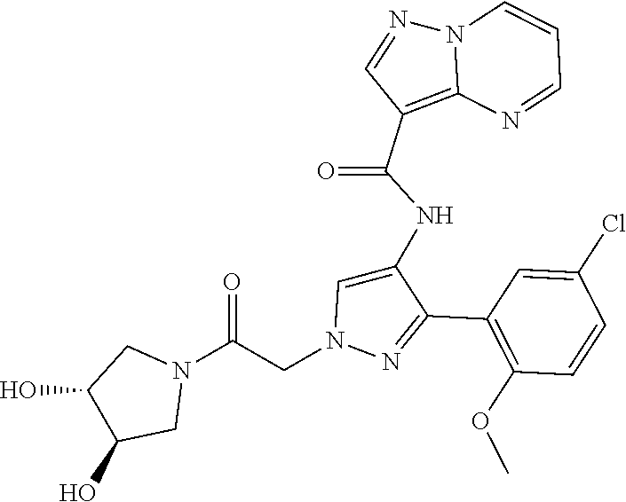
C1(C2=NN(CC(N3CC(O)C(O)C3)=O)C=C2NC(C2=C3N(N=C2)C=CC=N3)=O)=C(OC)C=CC(Cl)=C1
